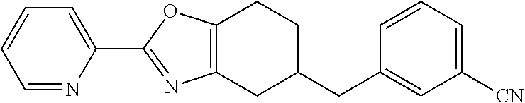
C1=NC(C2=NC3=C(CCC(CC4=CC([CN])=CC=C4)C3)O2)=CC=C1
